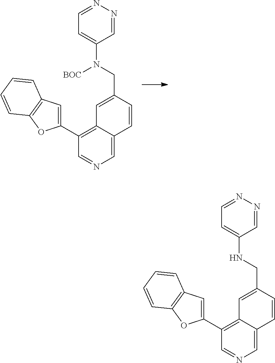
C1=C2C(=C(C3=CC4=C(O3)C=CC=C4)C=N1)C=C(CN([BOC])C1=CC=NN=C1)C=C2.C1=C2C(=C(C3=CC4=C(O3)C=CC=C4)C=N1)C=C(CNC1=CC=NN=C1)C=C2
